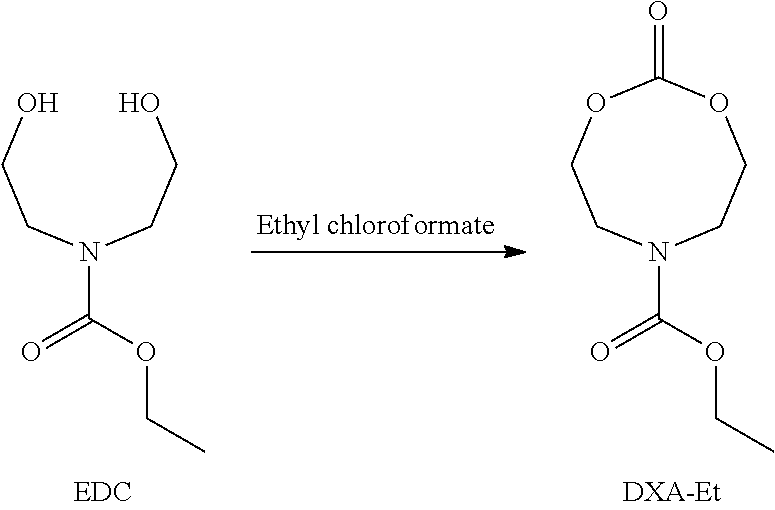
N1(C(OCC)=O)CCOC(=O)OCC1.[DXA-Et].N(C(OCC)=O)(CCO)CCO
